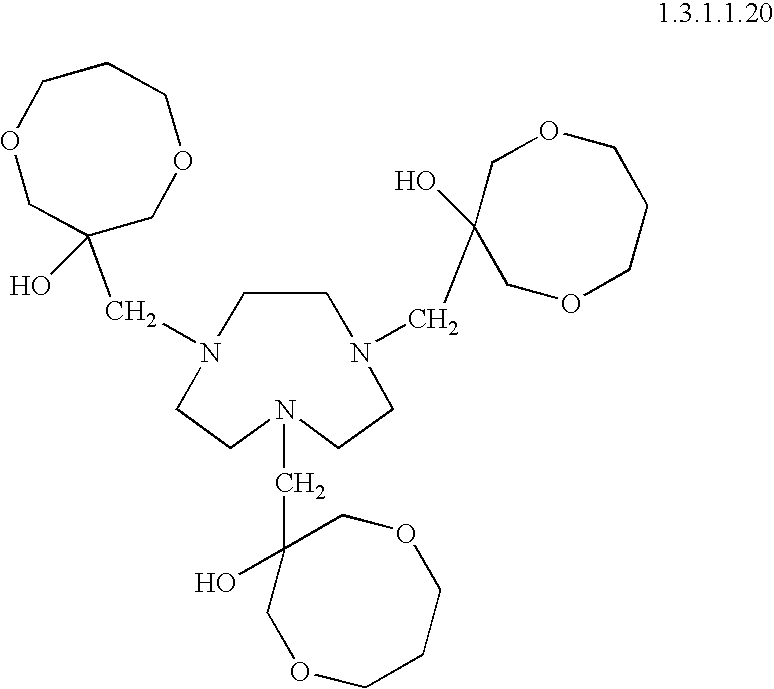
N1(CC2(O)COCCCOC2)CCN(CC2(O)COCCCOC2)CCN(CC2(O)COCCCOC2)CC1
